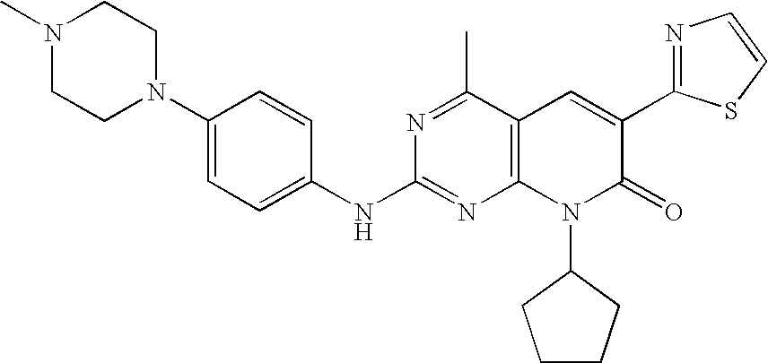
C1(NC2=NC3=C(C(C)=N2)C=C(C2=NC=CS2)C(=O)N3C2CCCC2)=CC=C(N2CCN(C)CC2)C=C1
